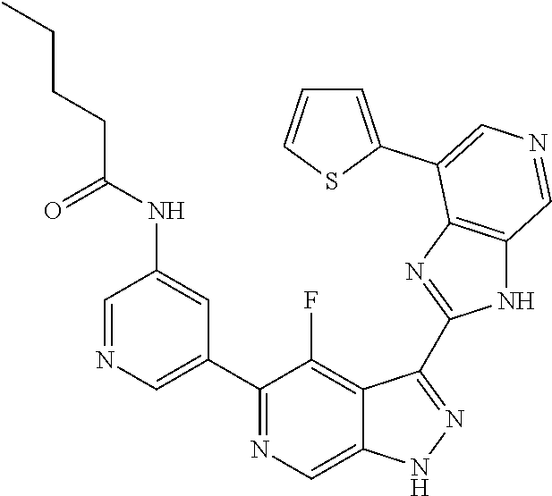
C1(C2=CN=CC(NC(CCCC)=O)=C2)=NC=C2C(=C1F)C(C1=NC3=C(N1)C=NC=C3C1=CC=CS1)=NN2
